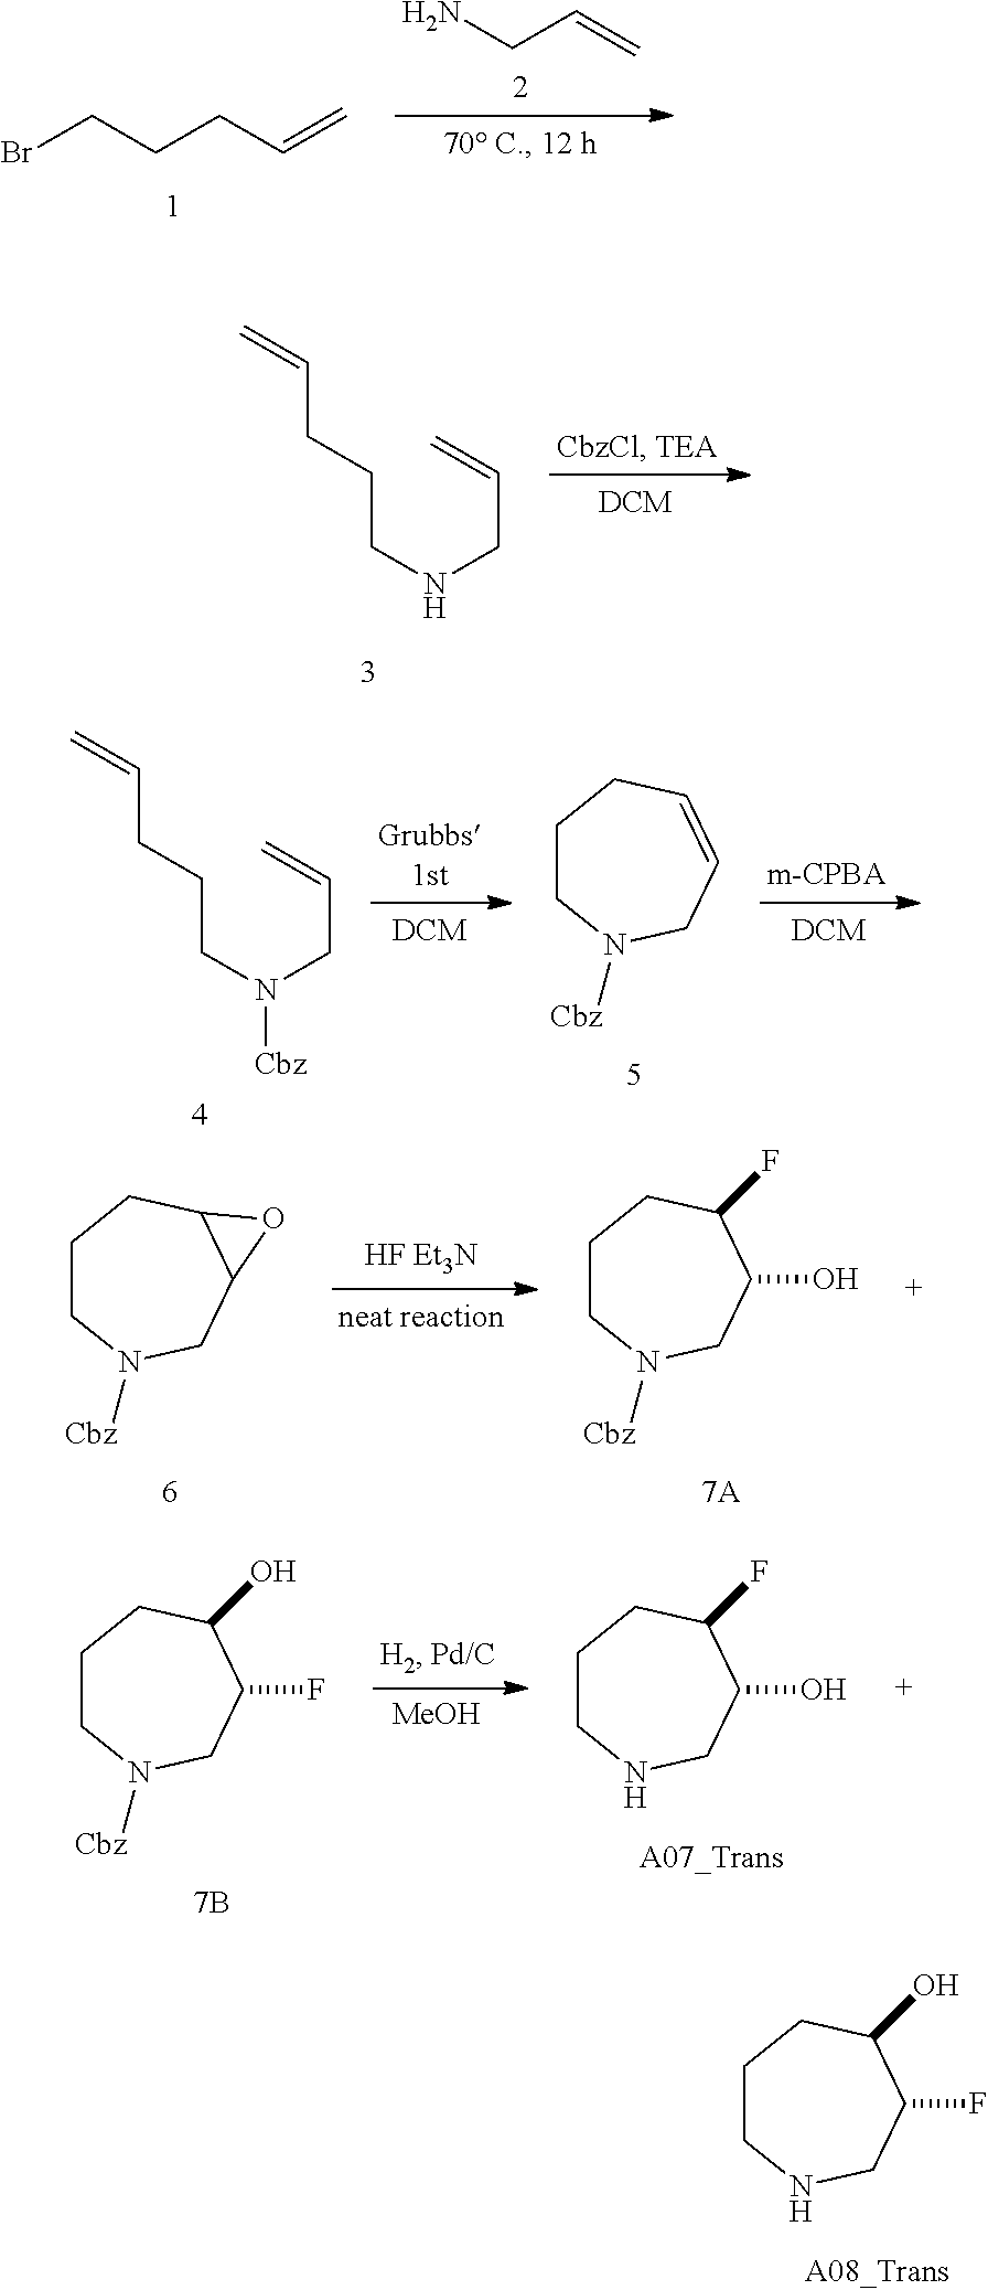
C1CNCC(F)C(O)C1.BrCCCC=C.NCC=C.C1CN([Cbz])CC(F)C(O)C1.[MeOH].C1CNCC(O)C(F)C1.C1CN([Cbz])CC2C(C1)O2.C1CN([Cbz])CC(O)C(F)C1.C=CCCCNCC=C.C=CCCCN(CC=C)[Cbz].C1CN([Cbz])CC=CC1
